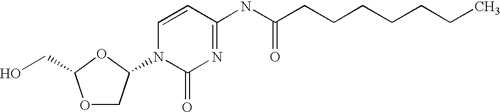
O1CC(N2C(=O)N=C(NC(CCCCCCC)=O)C=C2)OC1CO
